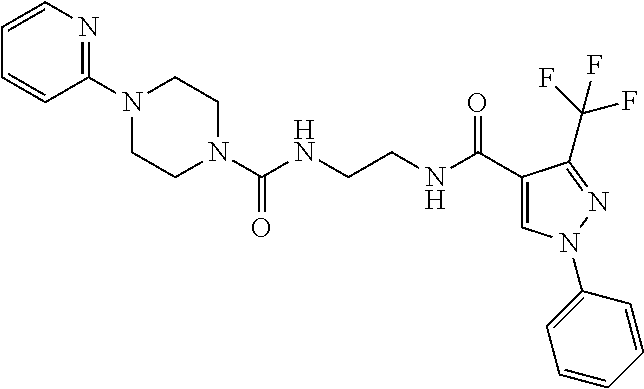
N1(C(NCCNC(C2=CN(C3=CC=CC=C3)N=C2C(F)(F)F)=O)=O)CCN(C2=NC=CC=C2)CC1
